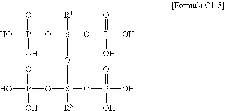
O=P(O)(O[Si](OP(O)(=O)O)([R1])O[Si](OP(O)(O)=O)(OP(=O)(O)O)[R3])O
